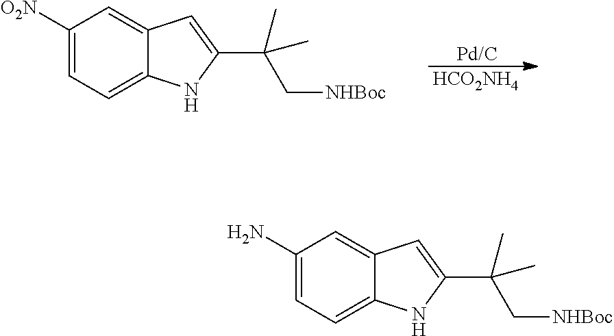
C1([O2N])=CC=C2C(=C1)C=C(C(C[NHBoc])(C)C)N2.[Pd/C].[HCO2NH4].C1(N)=CC=C2C(=C1)C=C(C(C[NHBoc])(C)C)N2
